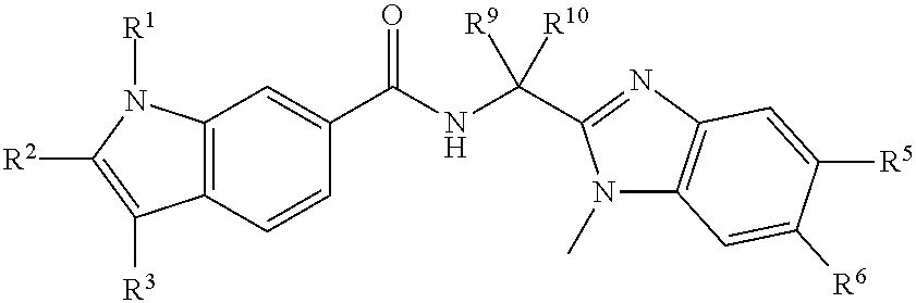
C12=C(C=CC(C(NC([R9])([R10])C3=NC4=C(N3C)C=C([R6])C([R5])=C4)=O)=C1)C([R3])=C([R2])N2[R1]
